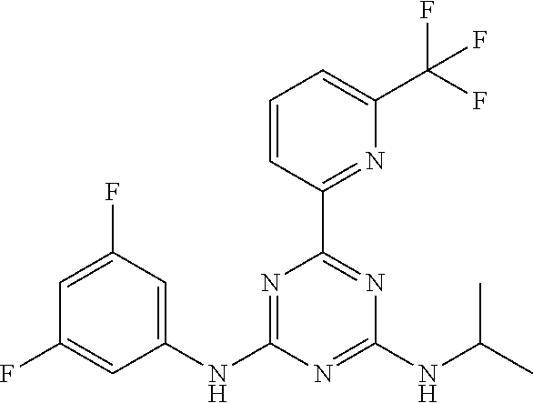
C1=CC(C2=NC(NC(C)C)=NC(NC3=CC(F)=CC(F)=C3)=N2)=NC(C(F)(F)F)=C1
